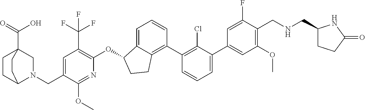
O(C1C2=CC=CC(C3=C(Cl)C(C4=CC(OC)=C(CNCC5CCC(=O)N5)C(F)=C4)=CC=C3)=C2CC1)C1=C(C(F)(F)F)C=C(CN2CC3(C(=O)O)CCC2CC3)C(OC)=N1
